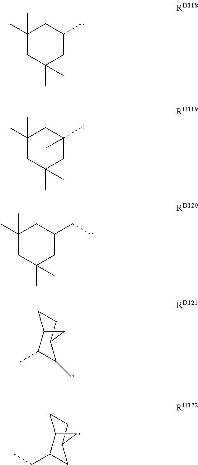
C1(C)(C)CC(C)(C)CC(C)C1.C1C(C)(C)CC(C)(C)CC1(C)C.C1C(C)(C)CC(C)(C)CC1CC.C1CC2C(C)C(C)C1C2.C1CC2C(CC)CC1C2
